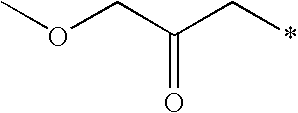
O(CC(C*)=O)C
